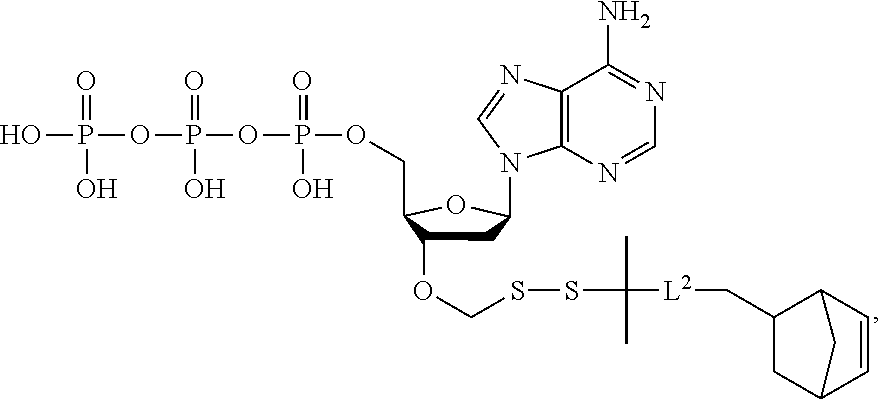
OP(=O)(O)OP(=O)(O)OP(=O)(O)OCC1C(OCSSC(C)([L2]CC2CC3C=CC2C3)C)CC(N2C3=C(C(N)=NC=N3)N=C2)O1
